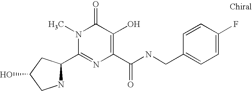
OC1CC(C2=NC(C(NCC3=CC=C(F)C=C3)=O)=C(O)C(=O)N2C)NC1
